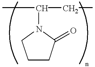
CC(CC)N1C(=O)CCC1
